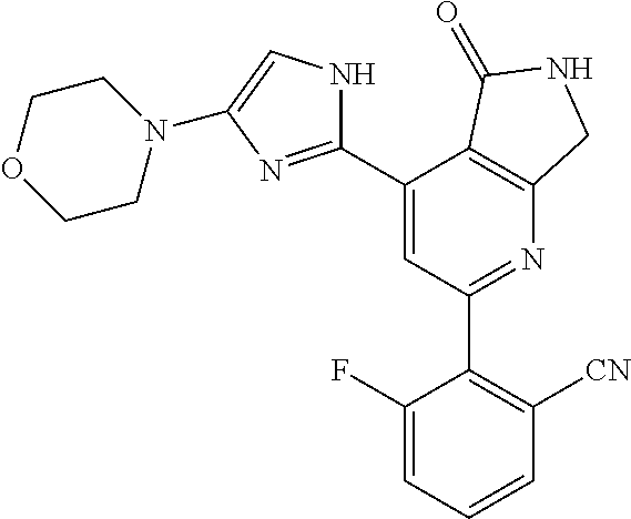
C1(C2=C([CN])C=CC=C2F)=NC2=C(C(C3=NC(N4CCOCC4)=CN3)=C1)C(=O)NC2
